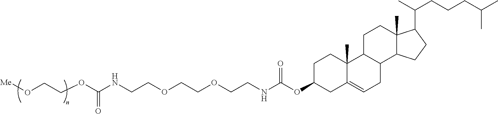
O(C1CC2=CCC3C(C2(C)CC1)CCC1(C)C3CCC1C(C)CCCC(C)C)C(NCCOCCOCCNC(OCCO[Me])=O)=O
